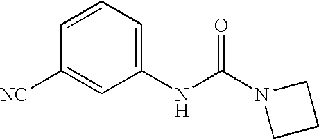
[NC]C1=CC(NC(N2CCC2)=O)=CC=C1
